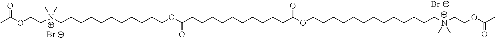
[Br-].[Br-].CC(OCC[N+](CCCCCCCCCCCOC(CCCCCCCCCCC(OCCCCCCCCCCCCC[N+](CCOC(C)=O)(C)C)=O)=O)(C)C)=O
